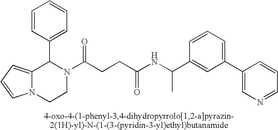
C12=CC=CN1CCN(C(CCC(NC(C1=CC(C3=CN=CC=C3)=CC=C1)C)=O)=O)C2C1=CC=CC=C1
